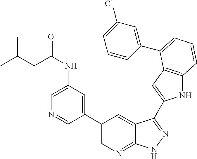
C1(C2=CN=C3C(=C2)C(C2=CC4=C(N2)C=CC=C4C2=CC(Cl)=CC=C2)=NN3)=CC(NC(=O)CC(C)C)=CN=C1
